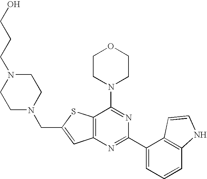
C12=C(N=C(C3=CC=CC4=C3C=CN4)N=C1N1CCOCC1)C=C(CN1CCN(CCCO)CC1)S2
